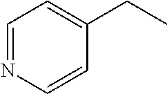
C1=NC=CC(CC)=C1
